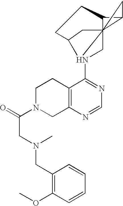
C12=C(N=CN=C1N13CC1456CC3CCC4C5C6)CN(C(CN(CC1=C(OC)C=CC=C1)C)=O)CC2
